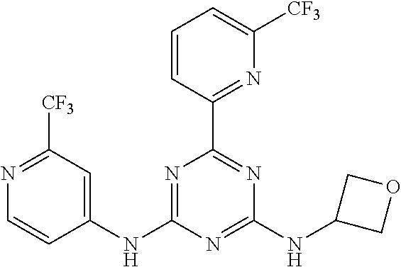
C1(NC2=NC(C3=NC([CF3])=CC=C3)=NC(NC3COC3)=N2)=CC([CF3])=NC=C1
